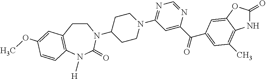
C1CC2=C(N([H])C(=O)N1C1CCN(C3=NC=NC(C(=O)C4=CC(C)=C5NC(=O)OC5=C4)=C3)CC1)C=CC(OC)=C2
